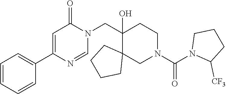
C1=C(C2=CC=CC=C2)N=CN(CC2(O)CCN(C(N3C([CF3])CCC3)=O)CC23CCCC3)C1=O
